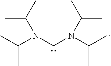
C(N(CN(C(C)C)C(C)C)C(C)C)(C)C
